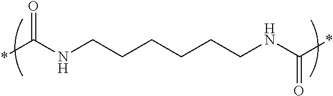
*C(NCCCCCCNC(*)=O)=O
